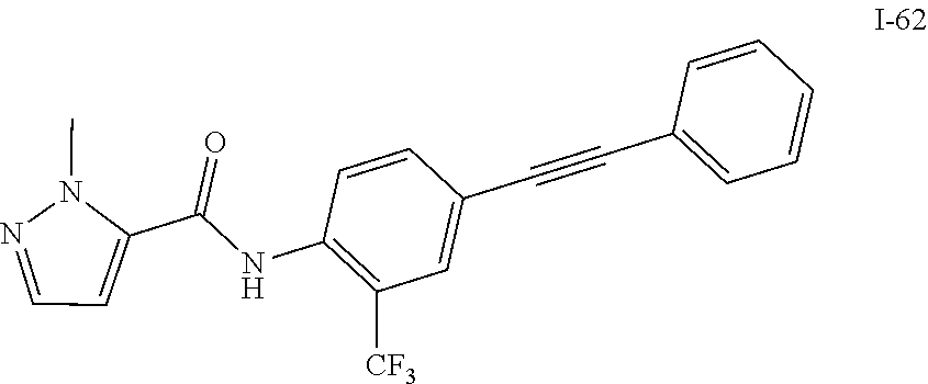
CN1C(C(NC2=C([CF3])C=C(C#CC3=CC=CC=C3)C=C2)=O)=CC=N1
